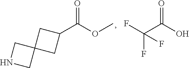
C1(C(OC)=O)CC2(C1)CNC2.C(C(O)=O)(F)(F)F
